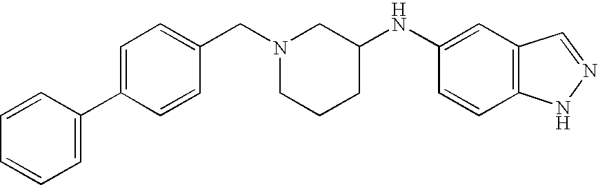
C1=C(C2=CC=CC=C2)C=CC(CN2CCCC(NC3=CC4=C(C=C3)NN=C4)C2)=C1
